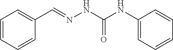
C1=CC=CC(C=NNC(NC2=CC=CC=C2)=O)=C1
